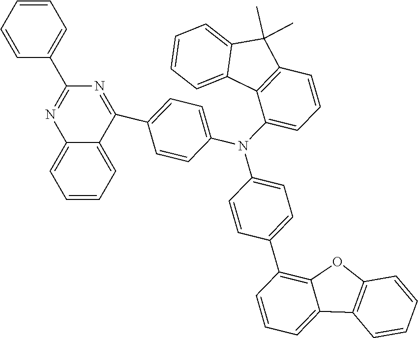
C12=CC=CC(C3=CC=C(N(C4=CC=CC5=C4C4=CC=CC=C4C5(C)C)C4=CC=C(C5=NC(C6=CC=CC=C6)=NC6=CC=CC=C56)C=C4)C=C3)=C1OC1=C2C=CC=C1
